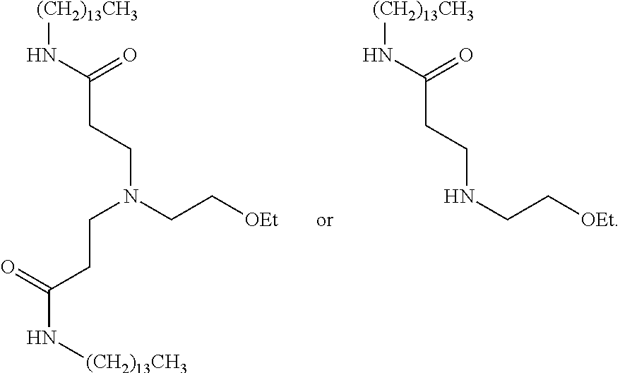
N(CC[OEt])CCC(N[(CH2)13CH3])=O.C(N(CC[OEt])CCC(N[(CH2)13CH3])=O)CC(N[(CH2)13CH3])=O
